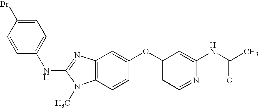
C1=C(Br)C=CC(NC2=NC3=C(N2C)C=CC(OC2=CC=NC(NC(C)=O)=C2)=C3)=C1
